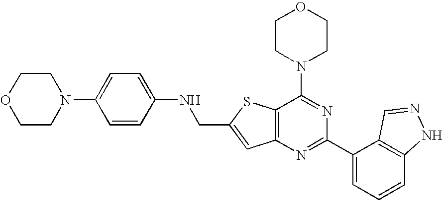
C1CN(C2=NC(C3=CC=CC4=C3C=NN4)=NC3=C2SC(CNC2=CC=C(N4CCOCC4)C=C2)=C3)CCO1
